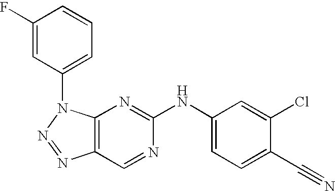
FC1=CC(N2C3=C(N=N2)C=NC(NC2=CC=C(C#N)C(Cl)=C2)=N3)=CC=C1
